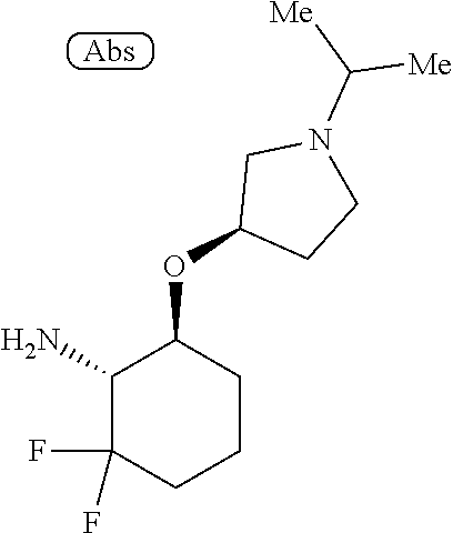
C1(N)C(OC2CCN(C([Me])[Me])C2)CCCC1(F)F
